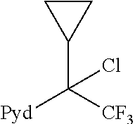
C1CC1C([CF3])([Pyd])Cl
